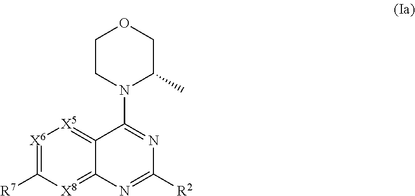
[X6]1=C([R7])[X8]=C2C(=[X5]1)C(N1C(C)COCC1)=NC([R2])=N2
